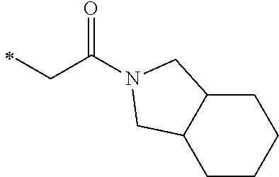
C(C)C(=O)N1CC2C(CCCC2)C1
